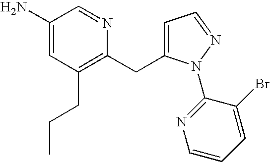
C1(N)=CC(CCC)=C(CC2=CC=NN2C2=NC=CC=C2Br)N=C1
